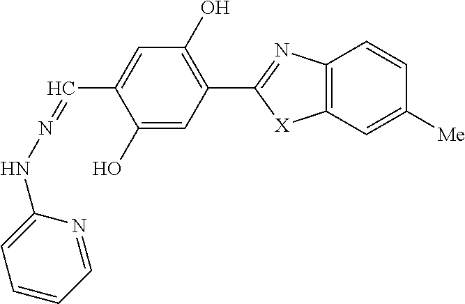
C1(C=NNC2=CC=CC=N2)=CC(O)=C(C2=NC3=C([X]2)C=C([Me])C=C3)C=C1O
